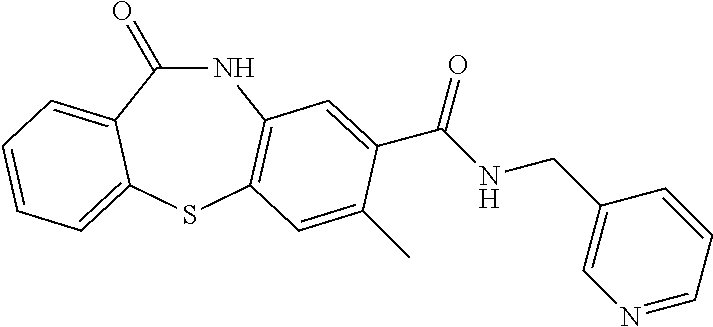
N1C(=O)C2=CC=CC=C2SC2=C1C=C(C(NCC1=CN=CC=C1)=O)C(C)=C2
